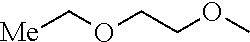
C(COC)OC[Me]
